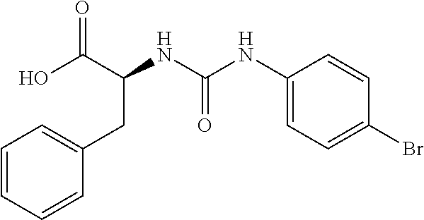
C1=CC=CC(CC(C(O)=O)NC(NC2=CC=C(Br)C=C2)=O)=C1
